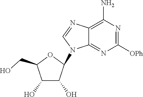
C1(O)C(O)C(N2C=NC3=C(N)N=C([OPh])N=C23)OC1CO
